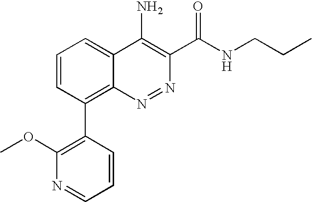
N1=CC=CC(C2=C3N=NC(C(NCCC)=O)=C(N)C3=CC=C2)=C1OC
